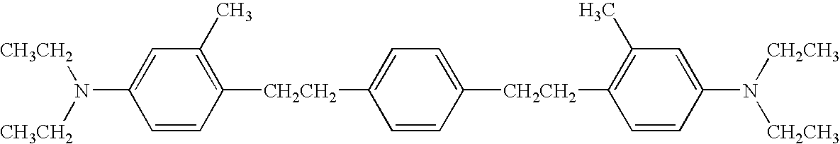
C1(N([CH3CH2])[CH3CH2])=CC(C)=C([CH2CH2]C2=CC=C([CH2CH2]C3=C(C)C=C(N([CH2CH3])[CH2CH3])C=C3)C=C2)C=C1
